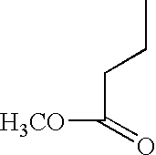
C(C(=O)[H3CO])CC
